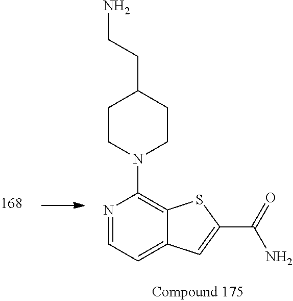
C1CN(C2=C3C(=CC=N2)C=C(C(=O)N)S3)CCC1CCN
